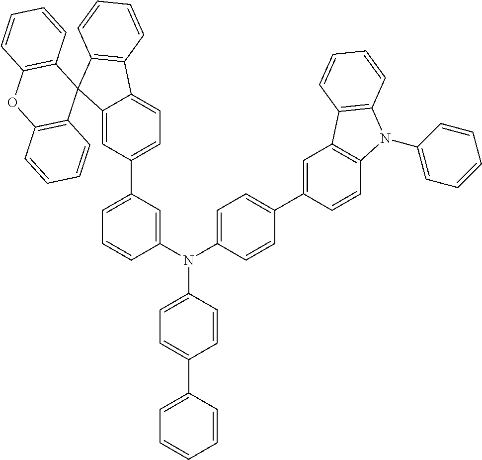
N(C1=CC=C(C2=CC3=C(C=C2)N(C2=CC=CC=C2)C2=C3C=CC=C2)C=C1)(C1=CC(C2=CC=C3C(=C2)C2(C4=C3C=CC=C4)C3=C(OC4=C2C=CC=C4)C=CC=C3)=CC=C1)C1=CC=C(C2=CC=CC=C2)C=C1
